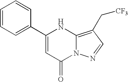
C1(C2=CC=CC=C2)=CC(=O)N2C(=C(C[CF3])C=N2)N1
